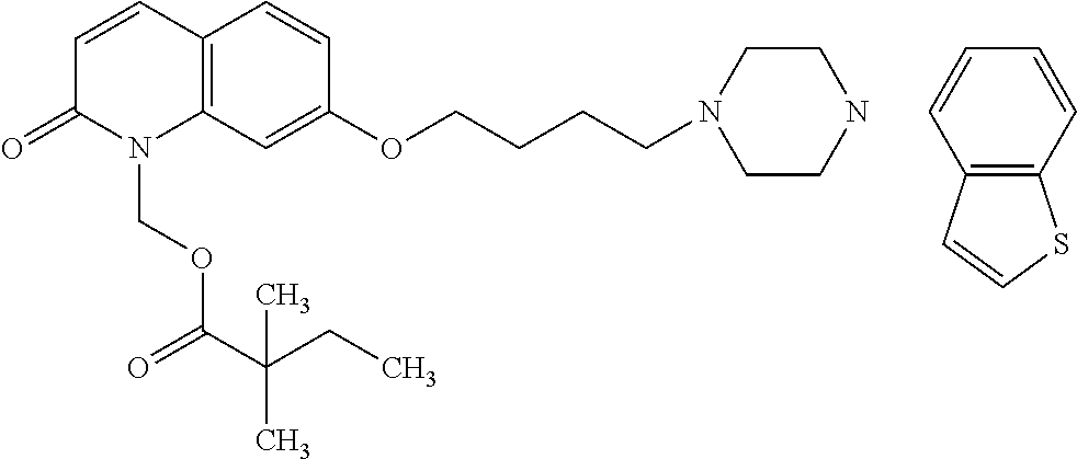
C1=CC2=C(N(COC(C(CC)(C)C)=O)C1=O)C=C(OCCCCN1CCNCC1)C=C2.C1=CC=CC2=C1C=CS2
